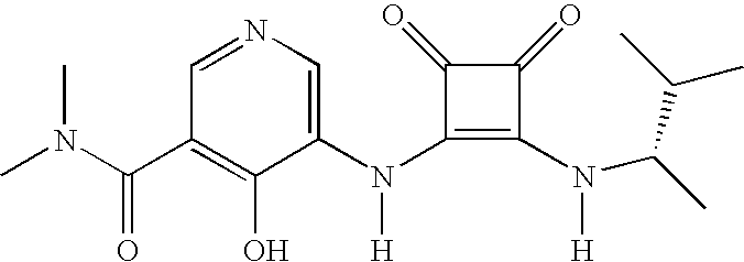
N(C1=C(N(C(C)C(C)C)[H])C(=O)C1=O)(C1=CN=CC(C(N(C)C)=O)=C1O)[H]
